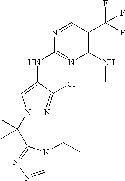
N1(C(C)(C)C2=NN=CN2CC)C=C(NC2=NC(NC)=C(C(F)(F)F)C=N2)C(Cl)=N1
